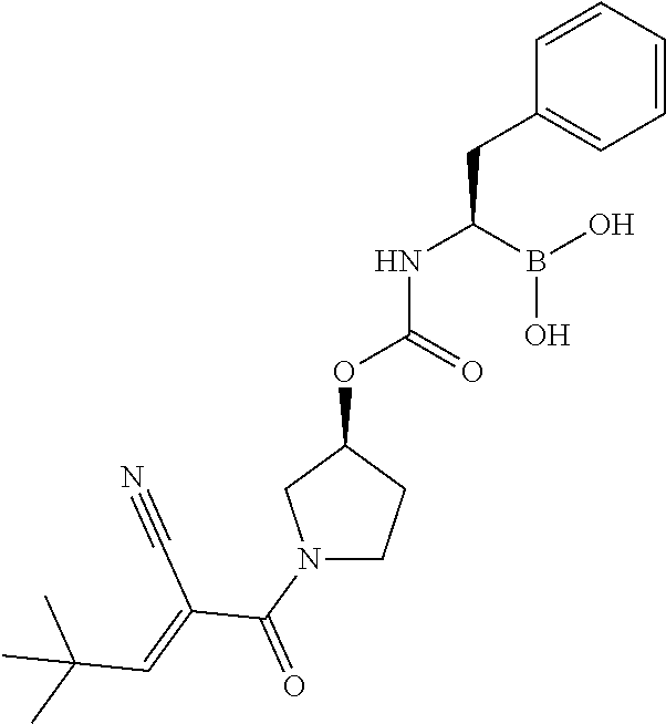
C1=CC=CC=C1CC(B(O)O)NC(=O)OC1CN(C(C(C#N)=CC(C)(C)C)=O)CC1
